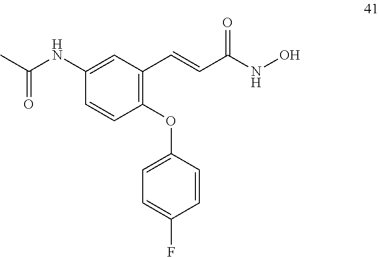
C1(NC(=O)C)=CC(C=CC(=O)NO)=C(OC2=CC=C(F)C=C2)C=C1
